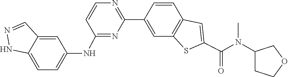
C1=CC2=C(C=C1C1=NC=CC(NC3=CC=C4C(=C3)C=NN4)=N1)SC(C(N(C1CCOC1)C)=O)=C2
